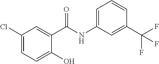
C1(Cl)=CC=C(O)C(C(NC2=CC=CC(C(F)(F)F)=C2)=O)=C1
